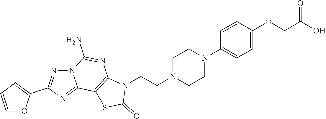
C1=C(OCC(O)=O)C=CC(N2CCN(CCN3C4=C(SC3=O)C3=NC(C5=CC=CO5)=NN3C(N)=N4)CC2)=C1
